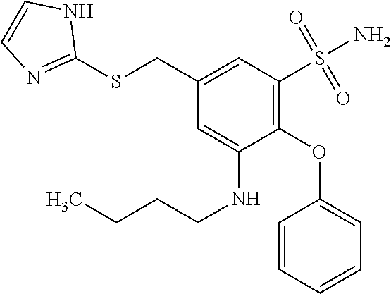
C1(CSC2=NC=CN2)=CC(S(=O)(=O)N)=C(OC2=CC=CC=C2)C(NCCCC)=C1
